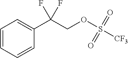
S(OCC(C1=CC=CC=C1)(F)F)([CF3])(=O)=O
